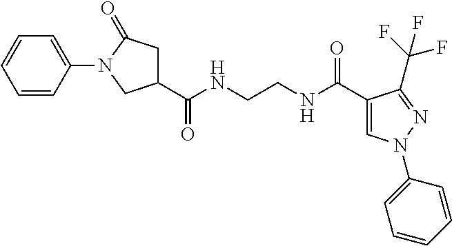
C1(C(NCCNC(C2=CN(C3=CC=CC=C3)N=C2C(F)(F)F)=O)=O)CC(=O)N(C2=CC=CC=C2)C1
